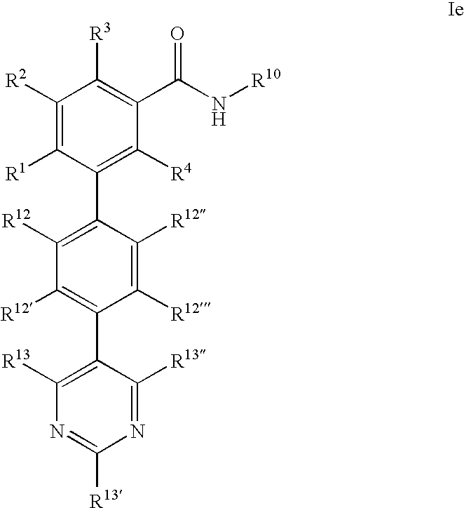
C1([R2])=C([R1])C(C2=C([R12])C([R12])=C(C3=C([R13])N=C([R13])N=C3[R13])C([R12])=C2[R12])=C([R4])C(C(N[R10])=O)=C1[R3]
